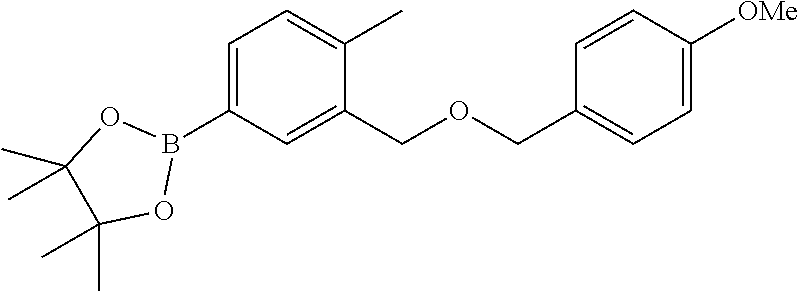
C1=C(B2OC(C)(C)C(C)(C)O2)C=C(COCC2=CC=C([OMe])C=C2)C(C)=C1
